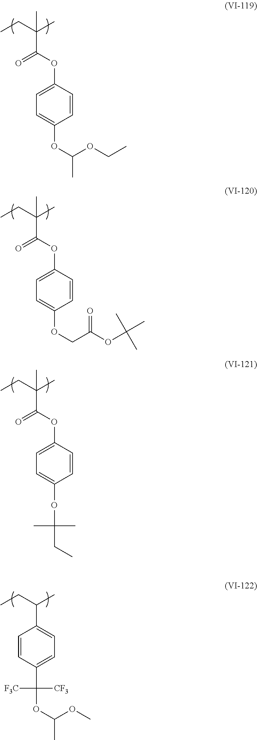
CCC(C)(C(=O)OC1=CC=C(OC(OCC)C)C=C1)C.CCC(C)(C(=O)OC1=CC=C(OCC(OC(C)(C)C)=O)C=C1)C.CCC(C)(C(=O)OC1=CC=C(OC(C)(C)CC)C=C1)C.CCC(C)C1=CC=C(C(OC(OC)C)([CF3])[F3C])C=C1
